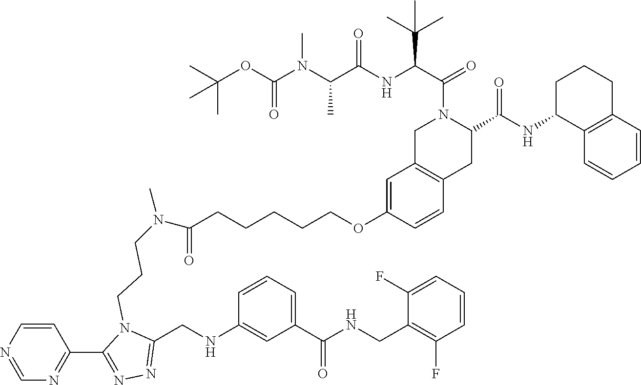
C1=CC2=C(C=C1OCCCCCC(N(CCCN1C(CNC3=CC(C(NCC4=C(F)C=CC=C4F)=O)=CC=C3)=NN=C1C1=NC=NC=C1)C)=O)CN(C(C(NC(C(N(C(OC(C)(C)C)=O)C)C)=O)C(C)(C)C)=O)C(C(NC1C3=C(CCC1)C=CC=C3)=O)C2
